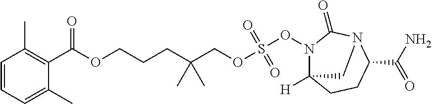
C1(C)=CC=CC(C)=C1C(OCCCC(COS(ON1C2([H])CCC(C(N)=O)N(C1=O)C2)(=O)=O)(C)C)=O
